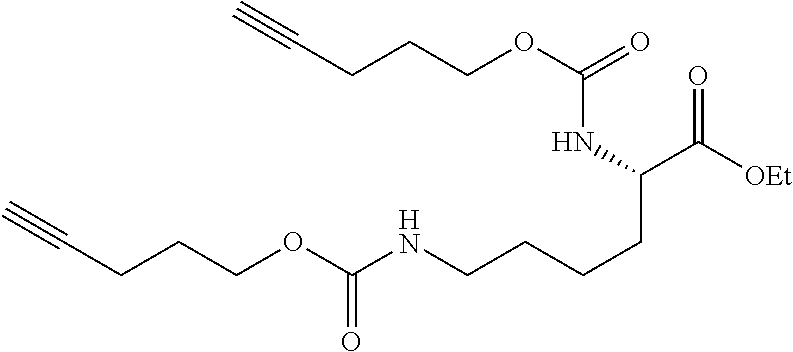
O=C([OEt])C(CCCCNC(OCCCC#C)=O)NC(OCCCC#C)=O
